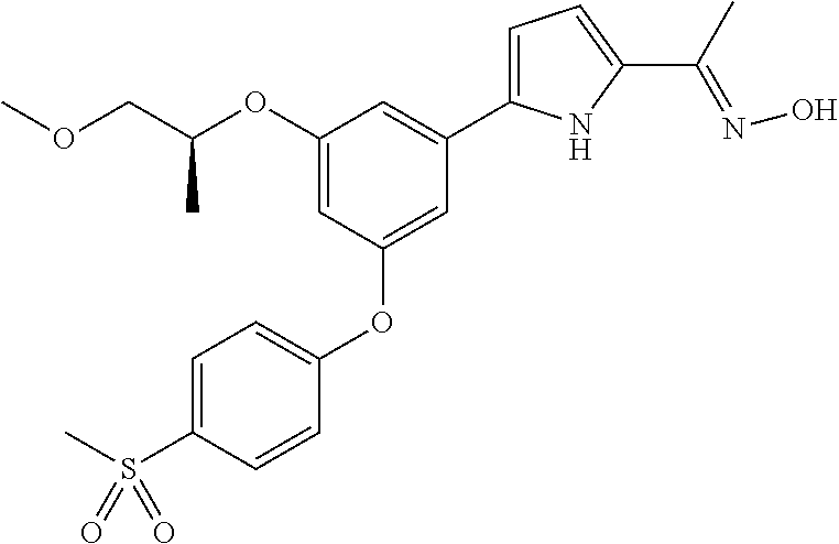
C1=C(S(C)(=O)=O)C=CC(OC2=CC(C3=CC=C(C(C)=NO)N3)=CC(OC(COC)C)=C2)=C1
